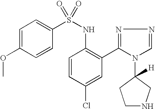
C1=C(OC)C=CC(S(NC2=C(C3=NN=CN3C3([H])CCNC3)C=C(Cl)C=C2)(=O)=O)=C1
